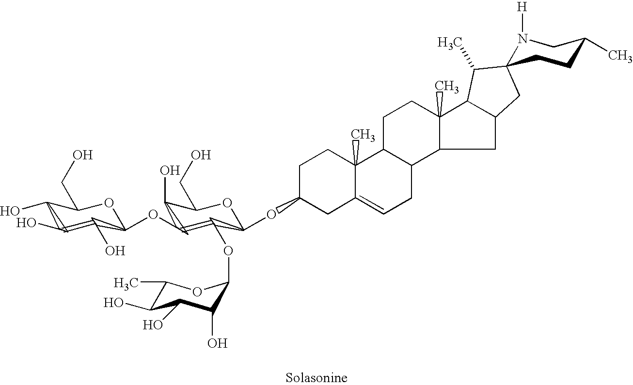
C1(O)C(O)=C(O)C(OC2=C(OC3C(O)C(O)C(O)C(C)O3)C(OC3CC4=CCC5C(C4(C)CC3)CCC3(C)C5CC4C3C(C)C3(C4)N([H])CC(C)CC3)OC(CO)C2O)OC1CO
